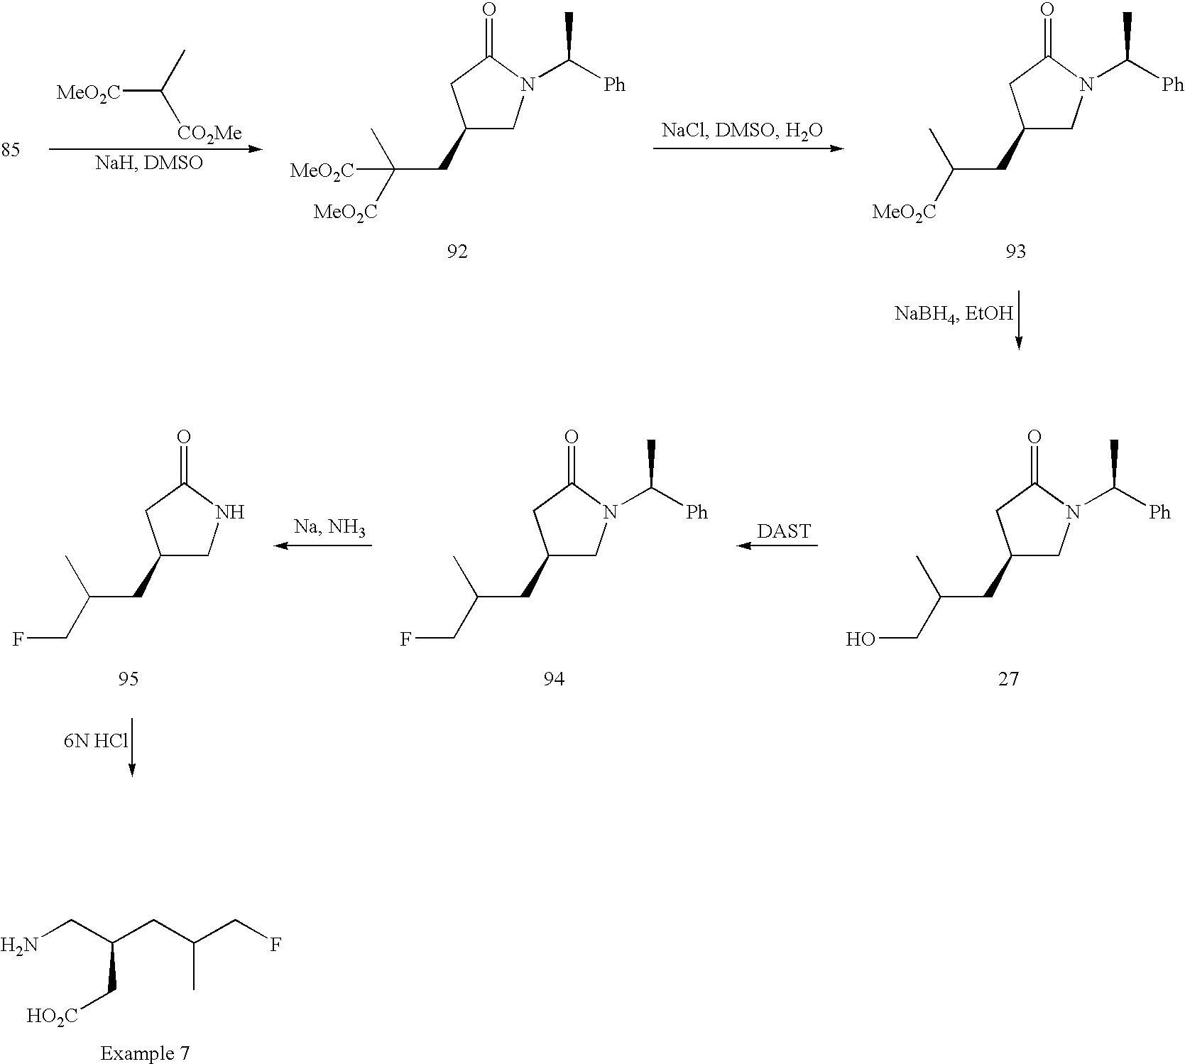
[MeO2C]C(C)[CO2Me].C1(CC([MeO2C])(C)[MeO2C])CN(C([Ph])C)C(=O)C1.C1(CC([MeO2C])C)CN(C([Ph])C)C(=O)C1.C1(CC(CO)C)CN(C([Ph])C)C(=O)C1.C1(CC(CF)C)CN(C([Ph])C)C(=O)C1.C1(CC(CF)C)CNC(=O)C1.NCC(CC(CF)C)C[HO2C]
